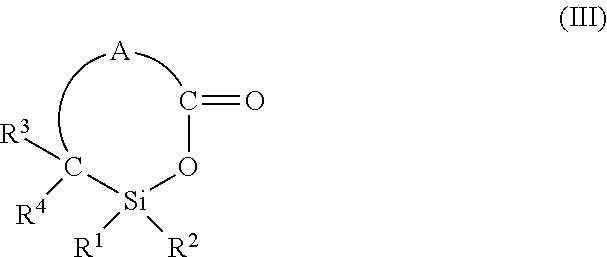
[A].C(O[Si](C([R4])[R3])([R1])[R2])=O
